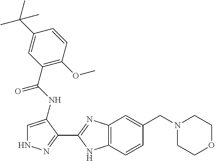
C1=C(NC(C2=C(OC)C=CC(C(C)(C)C)=C2)=O)C(C2=NC3=C(N2)C=CC(CN2CCOCC2)=C3)=NN1
